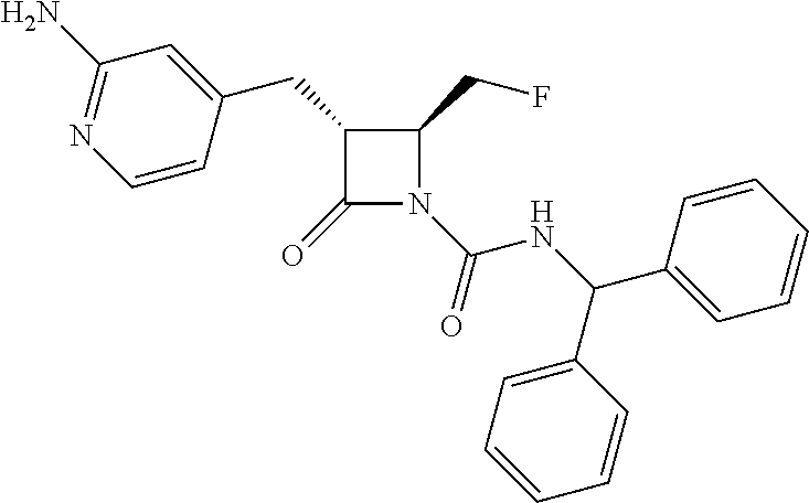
C1(CC2=CC(N)=NC=C2)C(=O)N(C(=O)NC(C2=CC=CC=C2)C2=CC=CC=C2)C1CF
